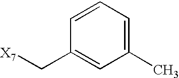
C1=CC=C(C)C=C1C[X7]
